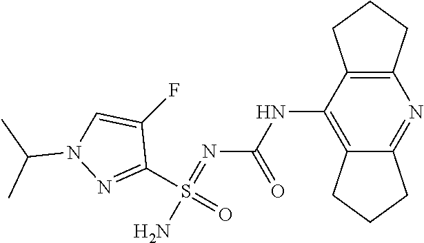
N(C1=C2C(=NC3=C1CCC3)CCC2)C(N=S(N)(C1=NN(C(C)C)C=C1F)=O)=O
